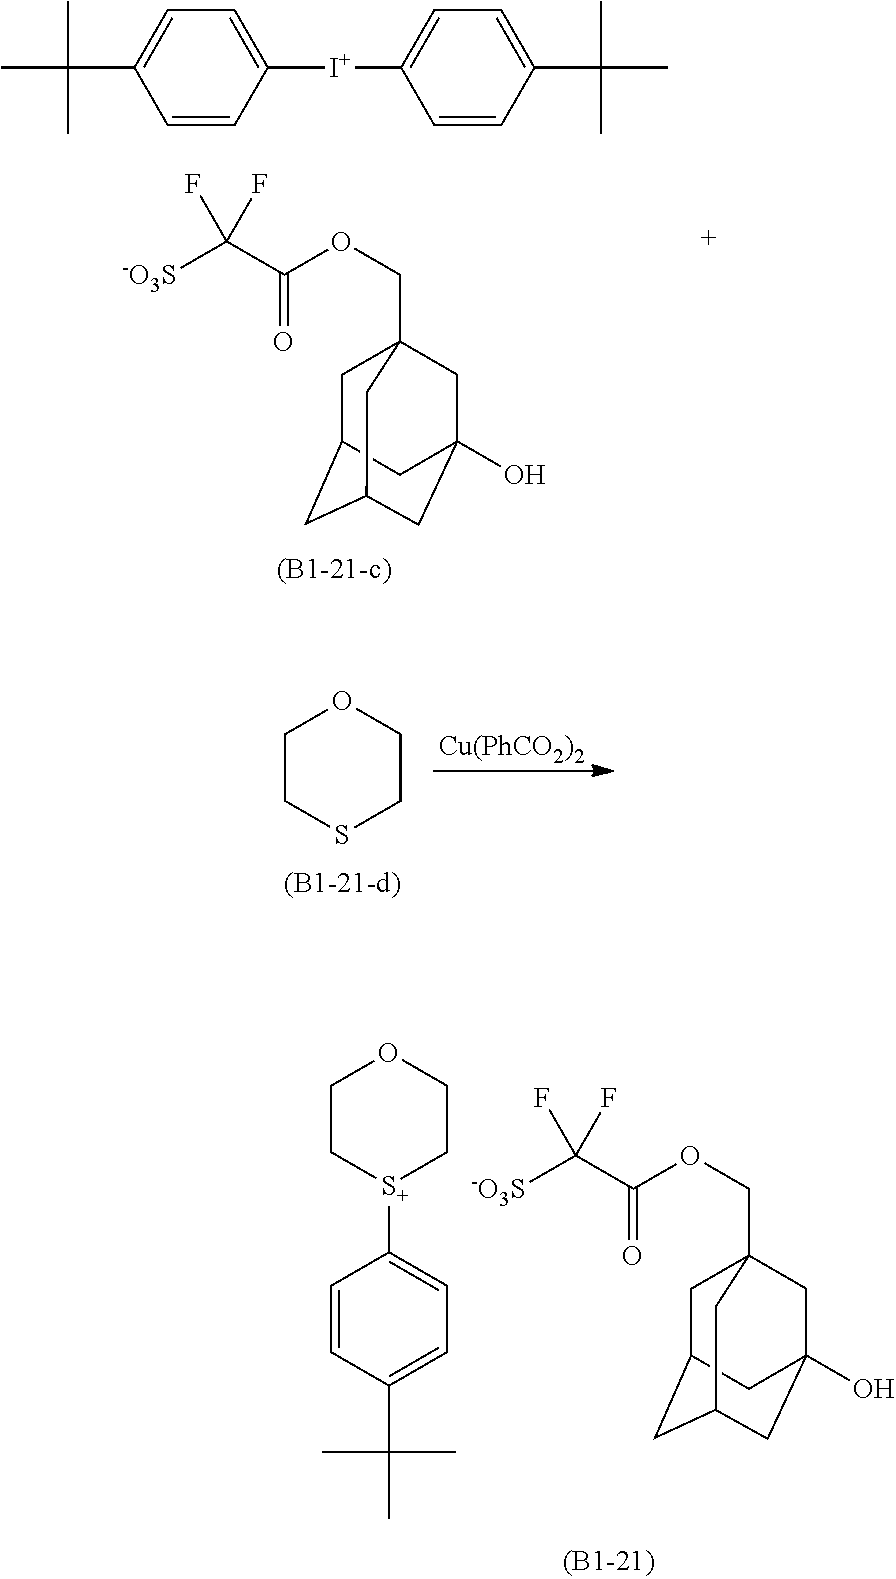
C1([I+]C2=CC=C(C(C)(C)C)C=C2)=CC=C(C(C)(C)C)C=C1.O(C(C([-O3S])(F)F)=O)CC12CC3CC(CC(O)(C1)C3)C2.C1CSCCO1.[Cu(PhCO2)2].C1C[S+](C2=CC=C(C(C)(C)C)C=C2)CCO1.O(C(C([-O3S])(F)F)=O)CC12CC3CC(CC(O)(C1)C3)C2
